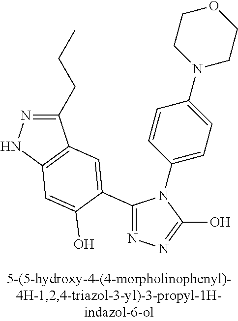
N1=C(C2=CC3=C(NN=C3CCC)C=C2O)N(C2=CC=C(N3CCOCC3)C=C2)C(O)=N1
